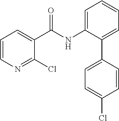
C1=CN=C(Cl)C(C(NC2=CC=CC=C2C2=CC=C(Cl)C=C2)=O)=C1
